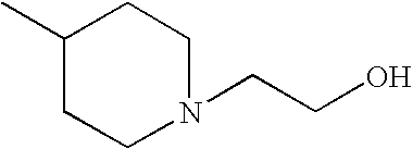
C1(C)CCN(CCO)CC1
